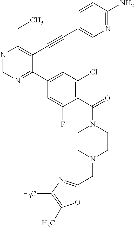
N1=CN=C(C2=CC(Cl)=C(C(=O)N3CCN(CC4=NC(C)=C(C)O4)CC3)C(F)=C2)C(C#CC2=CN=C(N)C=C2)=C1CC
